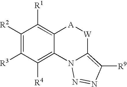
C1([R2])=C([R3])C([R4])=C2C(=C1[R1])[A][W]C1=C([R9])N=NN21
